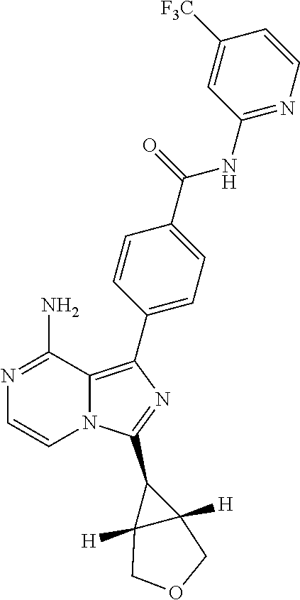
N1=C(N)C2=C(C3=CC=C(C(=O)NC4=NC=CC([F3C])=C4)C=C3)N=C(C3C4([H])C3([H])COC4)N2C=C1
